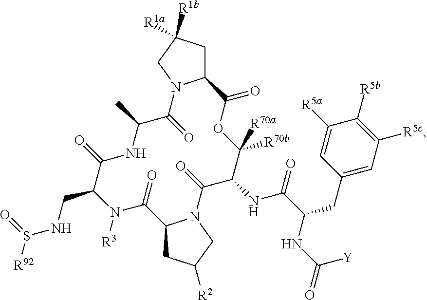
C1C2N(CC1([R1a])[R1b])C(=O)C(C)NC(=O)C(CNS([R92])=O)N([R3])C(=O)C1CC([R2])CN1C(=O)C(NC(=O)C(NC(=O)[Y])CC1=CC([R5c])=C([R5b])C([R5a])=C1)C([R70b])([R70a])OC2=O
